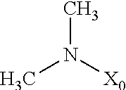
CN(C)[X0]
